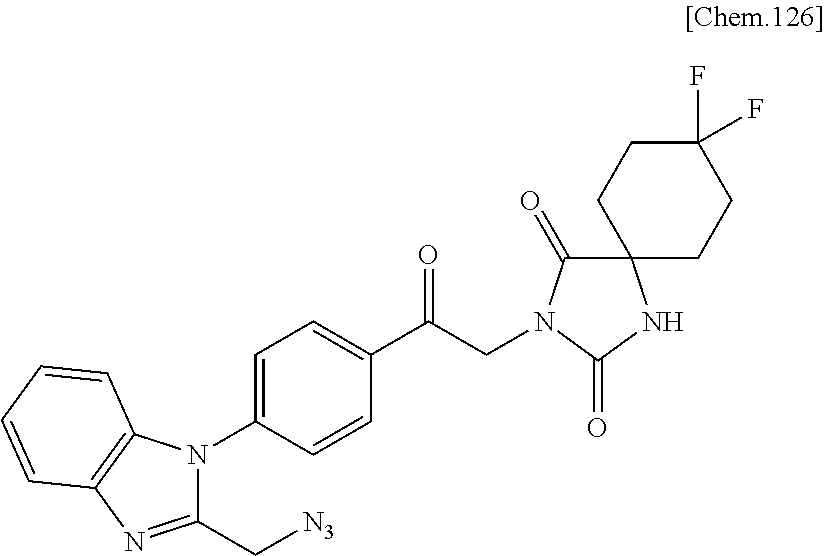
C1=C(N2C(C[N3])=NC3=C2C=CC=C3)C=CC(C(CN2C(=O)C3(CCC(F)(F)CC3)NC2=O)=O)=C1
